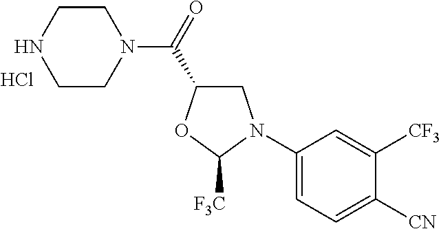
Cl.N1(C(=O)C2CN(C3=CC=C([CN])C([CF3])=C3)C([F3C])O2)CCNCC1
